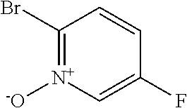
C1(Br)=[N+]([-O])C=C(F)C=C1
